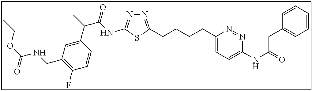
N1=C(CCCCC2=CC=C(NC(=O)CC3=CC=CC=C3)N=N2)SC(NC(C(C)C2=CC(CNC(OCC)=O)=C(F)C=C2)=O)=N1
